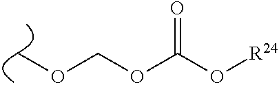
C(OC(O[R24])=O)OC
